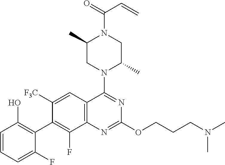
C1=CC=C(F)C(C2=C(F)C3=C(C=C2[F3C])C(N2C(C)CN(C(=O)C=C)C(C)C2)=NC(OCCCN(C)C)=N3)=C1O
